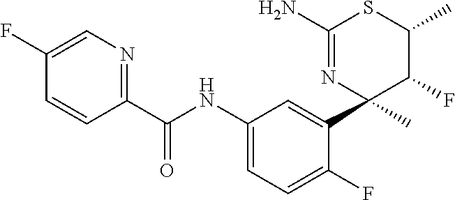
C1(C(NC2=CC=C(F)C(C3(C)C(F)C(C)SC(N)=N3)=C2)=O)=NC=C(F)C=C1
